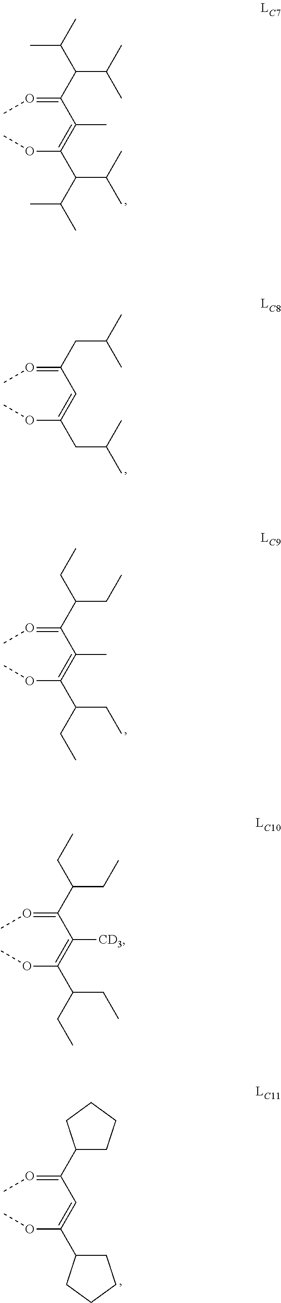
CO=C(C(C(C)C)C(C)C)C(=C(C(C(C)C)C(C)C)OC)C.CO=C(CC(C)C)C=C(CC(C)C)OC.CO=C(C(CC)CC)C(=C(C(CC)CC)OC)C.CO=C(C(CC)CC)C(=C(C(CC)CC)OC)[CD3].CO=C(C1CCCC1)C=C(C1CCCC1)OC
